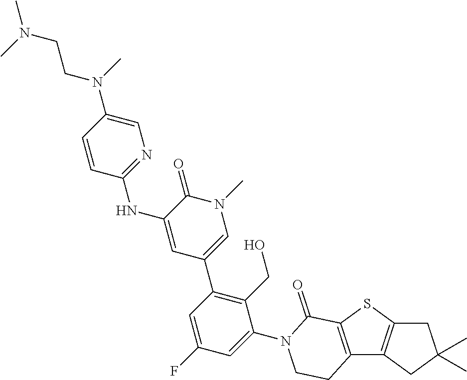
C12=C(C3=C(S1)C(=O)N(C1=CC(F)=CC(C4=CN(C)C(=O)C(NC5=NC=C(N(C)CCN(C)C)C=C5)=C4)=C1CO)CC3)CC(C)(C)C2
